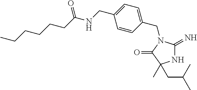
N1C(=N)N(CC2=CC=C(CNC(CCCCCC)=O)C=C2)C(=O)C1(C)CC(C)C
